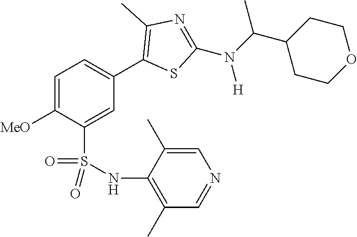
C1=C([MeO])C(S(NC2=C(C)C=NC=C2C)(=O)=O)=CC(C2=C(C)N=C(N(C(C3CCOCC3)C)[H])S2)=C1
